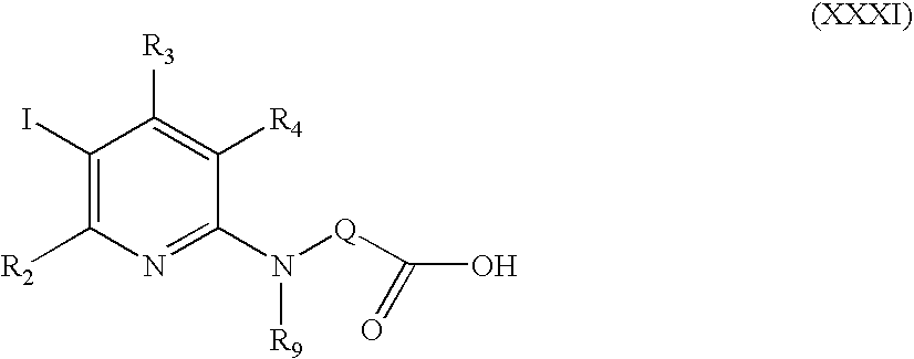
C1(I)=C([R2])N=C(N([R9])[Q]C(O)=O)C([R4])=C1[R3]
